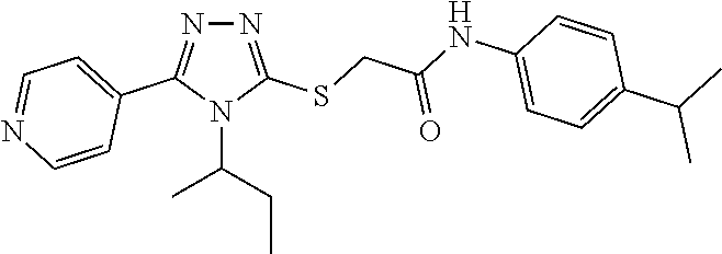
N1=C(SCC(NC2=CC=C(C(C)C)C=C2)=O)N(C(CC)C)C(C2=CC=NC=C2)=N1
